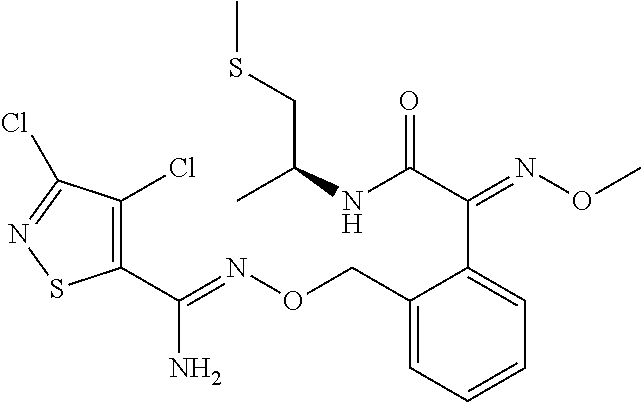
C1(C(=NOCC2=CC=CC=C2C(C(NC(CSC)C)=O)=NOC)N)=C(Cl)C(Cl)=NS1
